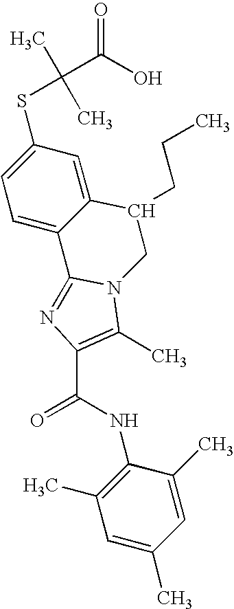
C12=CC=C(SC(C)(C)C(O)=O)C=C1C(CCC)CN1C2=NC(C(NC2=C(C)C=C(C)C=C2C)=O)=C1C
